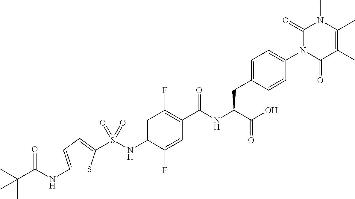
S(NC1=CC(F)=C(C(NC(C(O)=O)CC2=CC=C(N3C(=O)C(C)=C(C)N(C)C3=O)C=C2)=O)C=C1F)(=O)(=O)C1=CC=C(NC(C(C)(C)C)=O)S1
